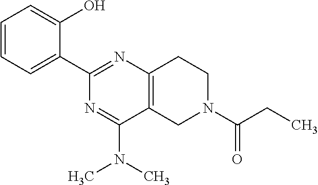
C1=CC=C(C2=NC3=C(C(N(C)C)=N2)CN(C(CC)=O)CC3)C(O)=C1
